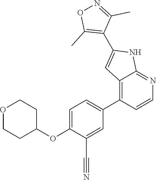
O1CCC(OC2=CC=C(C3=C4C(=NC=C3)NC(C3=C(C)ON=C3C)=C4)C=C2C#N)CC1
